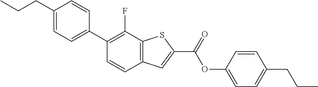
C(CC1=CC=C(C2=C(F)C3=C(C=C2)C=C(C(OC2=CC=C(CCC)C=C2)=O)S3)C=C1)C
